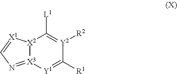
[L1]C1=[Y2]([R2])C([R1])=[Y1][X3]2=NC=[X1][X2]12
